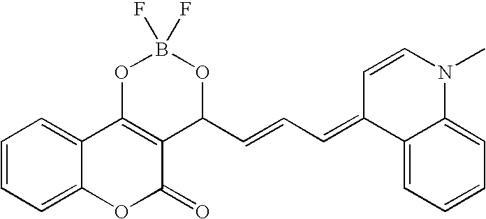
C1=CC=C2C(=C1)C1=C(C(=O)O2)C(C=CC=C2C3=CC=CC=C3N(C)C=C2)OB(F)(F)O1
